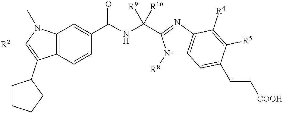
C12=C(C=CC(C(NC([R9])([R10])C3=NC4=C(N3[R8])C=C(C=C[COOH])C([R5])=C4[R4])=O)=C1)C(C1CCCC1)=C([R2])N2C
